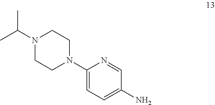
C1(N2CCN(C(C)C)CC2)=CC=C(N)C=N1
